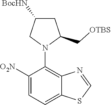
C1([O2N])=CC=C2C(=C1N1C(C[OTBS])CC([BocHN])C1)N=CS2
